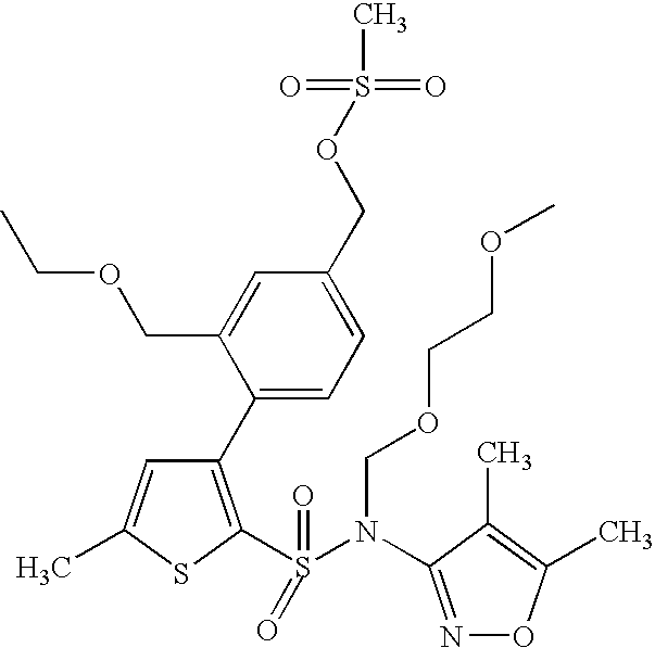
C1=C(C)SC(S(=O)(N(C2=NOC(C)=C2C)COCCOC)=O)=C1C1=CC=C(COS(C)(=O)=O)C=C1COCC
